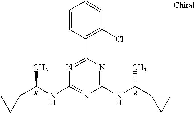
N1=C(C2=C(Cl)C=CC=C2)N=C(NC(C2CC2)C)N=C1NC(C1CC1)C.[R].[R]
